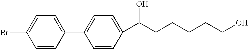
C1=C(C2=CC=C(C(CCCCCO)O)C=C2)C=CC(Br)=C1
